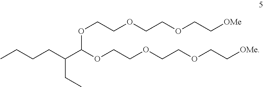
O(CCOCCOCC[OMe])C(C(CCCC)CC)OCCOCCOCC[OMe]
